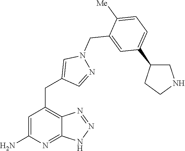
C1=C(N)N=C2C(=C1CC1=CN(CC3=CC(C4CNCC4)=CC=C3[Me])N=C1)N=NN2
